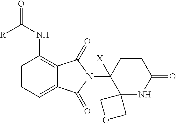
C1=CC=C2C(=C1NC([R])=O)C(=O)N(C1([X])C3(NC(=O)CC1)COC3)C2=O
